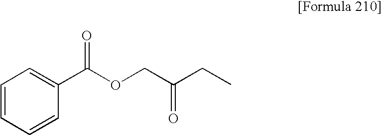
C1=CC=CC(C(OCC(CC)=O)=O)=C1
